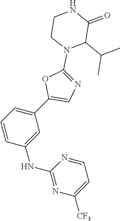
C1=CC(NC2=NC([CF3])=CC=N2)=CC(C2=CN=C(N3C(C(C)C)C(=O)NCC3)O2)=C1
